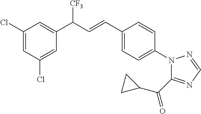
C1(Cl)=CC(C(C=CC2=CC=C(N3C(C(C4CC4)=O)=NC=N3)C=C2)[CF3])=CC(Cl)=C1
